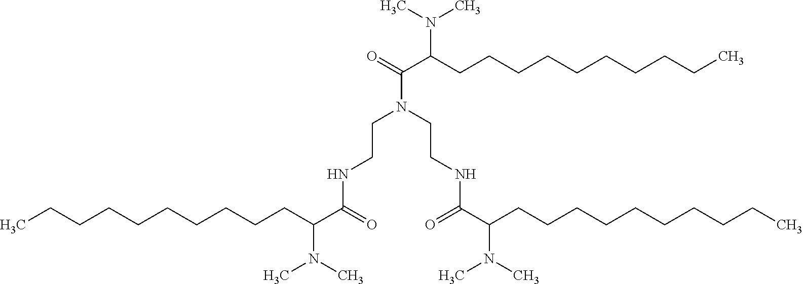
C(N(CCNC(C(CCCCCCCCCC)N(C)C)=O)CCNC(C(CCCCCCCCCC)N(C)C)=O)(=O)C(CCCCCCCCCC)N(C)C
